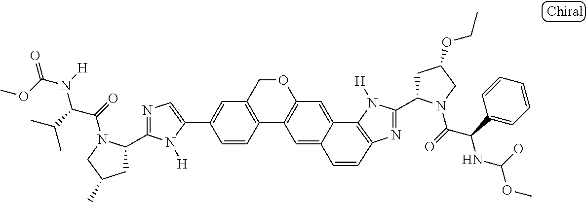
C1(C2=CC3=C(C=C2)C2=C(C=C4C5=C(N=C(C6CC(OCC)CN6C(=O)C(C6=CC=CC=C6)NC(O)OC)N5[H])C=CC4=C2)OC3)=CN=C(C2CC(C)CN2C(=O)C(C(C)C)N([H])C(OC)=O)N1[H]
